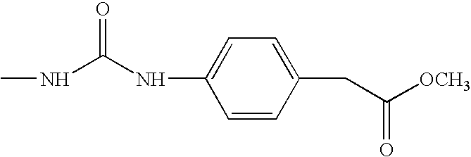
N(C(NC)=O)C1=CC=C(CC([OCH3])=O)C=C1
